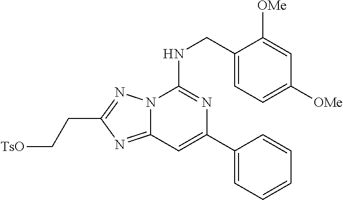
C1(CNC2=NC(C3=CC=CC=C3)=CC3=NC(CC[TsO])=NN23)=CC=C([OMe])C=C1[OMe]
